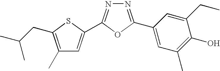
C1(C)=C(CC(C)C)SC(C2=NN=C(C3=CC(C)=C(O)C(CC)=C3)O2)=C1
